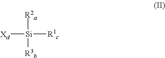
[Xd][Si]([R1c])([R2a])[R3b]
